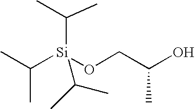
OC(CO[Si](C(C)C)(C(C)C)C(C)C)C
